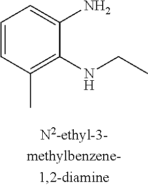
C1=CC(C)=C(NCC)C(N)=C1
